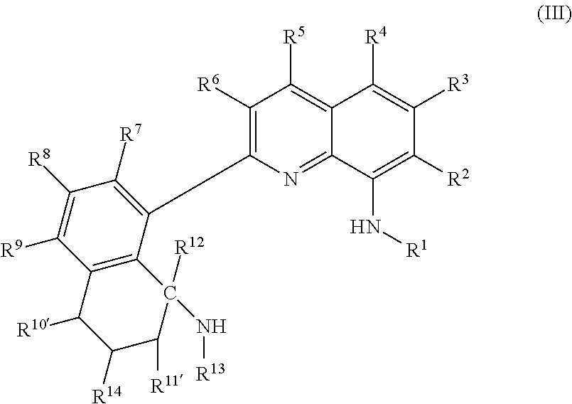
C1([R6])=C(C2=C([R7])C([R8])=C([R9])C3=C2C([R12])(N[R13])C([R11])C([R14])C3[R10])N=C2C(=C1[R5])C([R4])=C([R3])C([R2])=C2N[R1]
